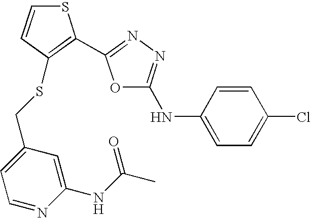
C1(NC(C)=O)=CC(CSC2=C(C3=NN=C(NC4=CC=C(Cl)C=C4)O3)SC=C2)=CC=N1
